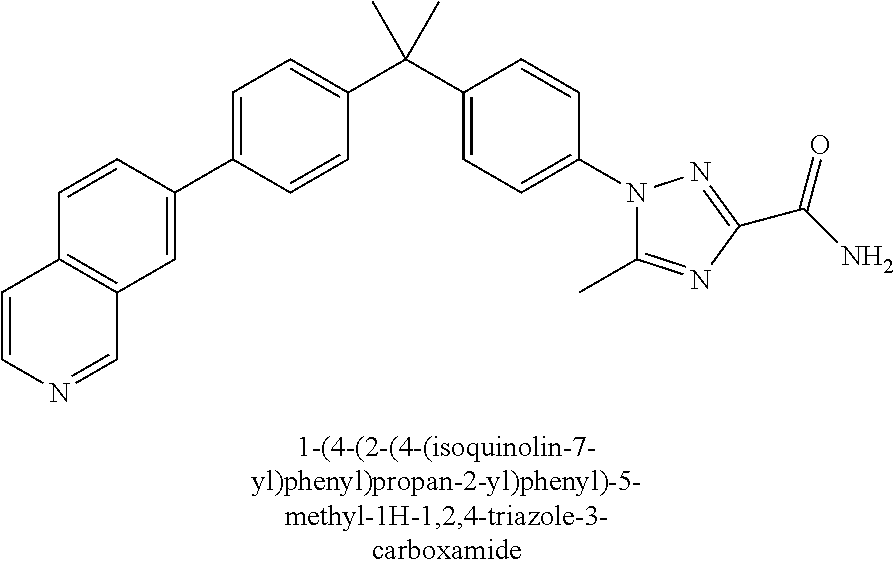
C1=C(C2=CC3=C(C=C2)C=CN=C3)C=CC(C(C2=CC=C(N3C(C)=NC(C(=O)N)=N3)C=C2)(C)C)=C1
